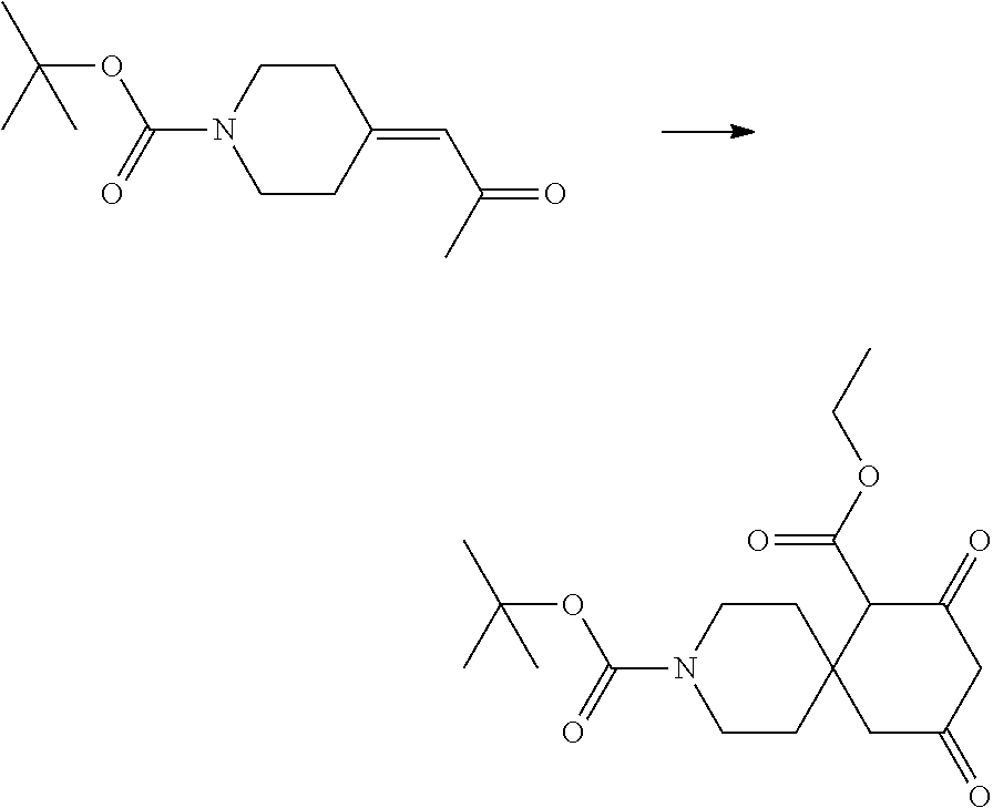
C(OC(=O)N1CCC(=CC(C)=O)CC1)(C)(C)C.C(OC(=O)N1CCC2(CC1)CC(=O)CC(=O)C2C(=O)OCC)(C)(C)C
